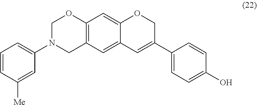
C1(N2CC3=C(OC2)C=C2C(=C3)C=C(C3=CC=C(O)C=C3)CO2)=CC=CC([Me])=C1
